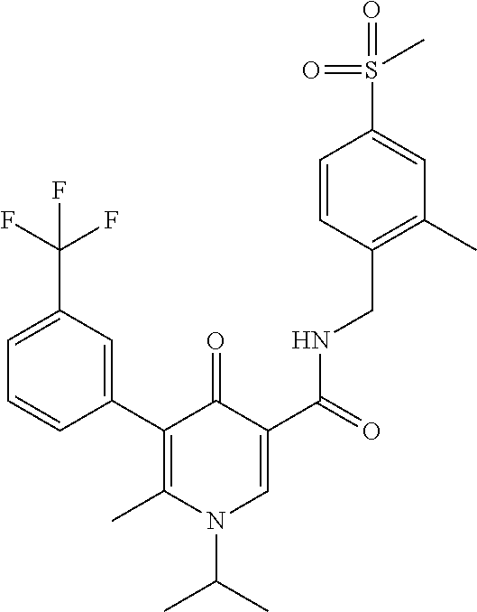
C1(C2=C(C)N(C(C)C)C=C(C(=O)NCC3=C(C)C=C(S(=O)(=O)C)C=C3)C2=O)=CC(C(F)(F)F)=CC=C1
